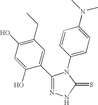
C1(C2=CC(CC)=C(O)C=C2O)=NNC(=S)N1C1=CC=C(N(C)C)C=C1
